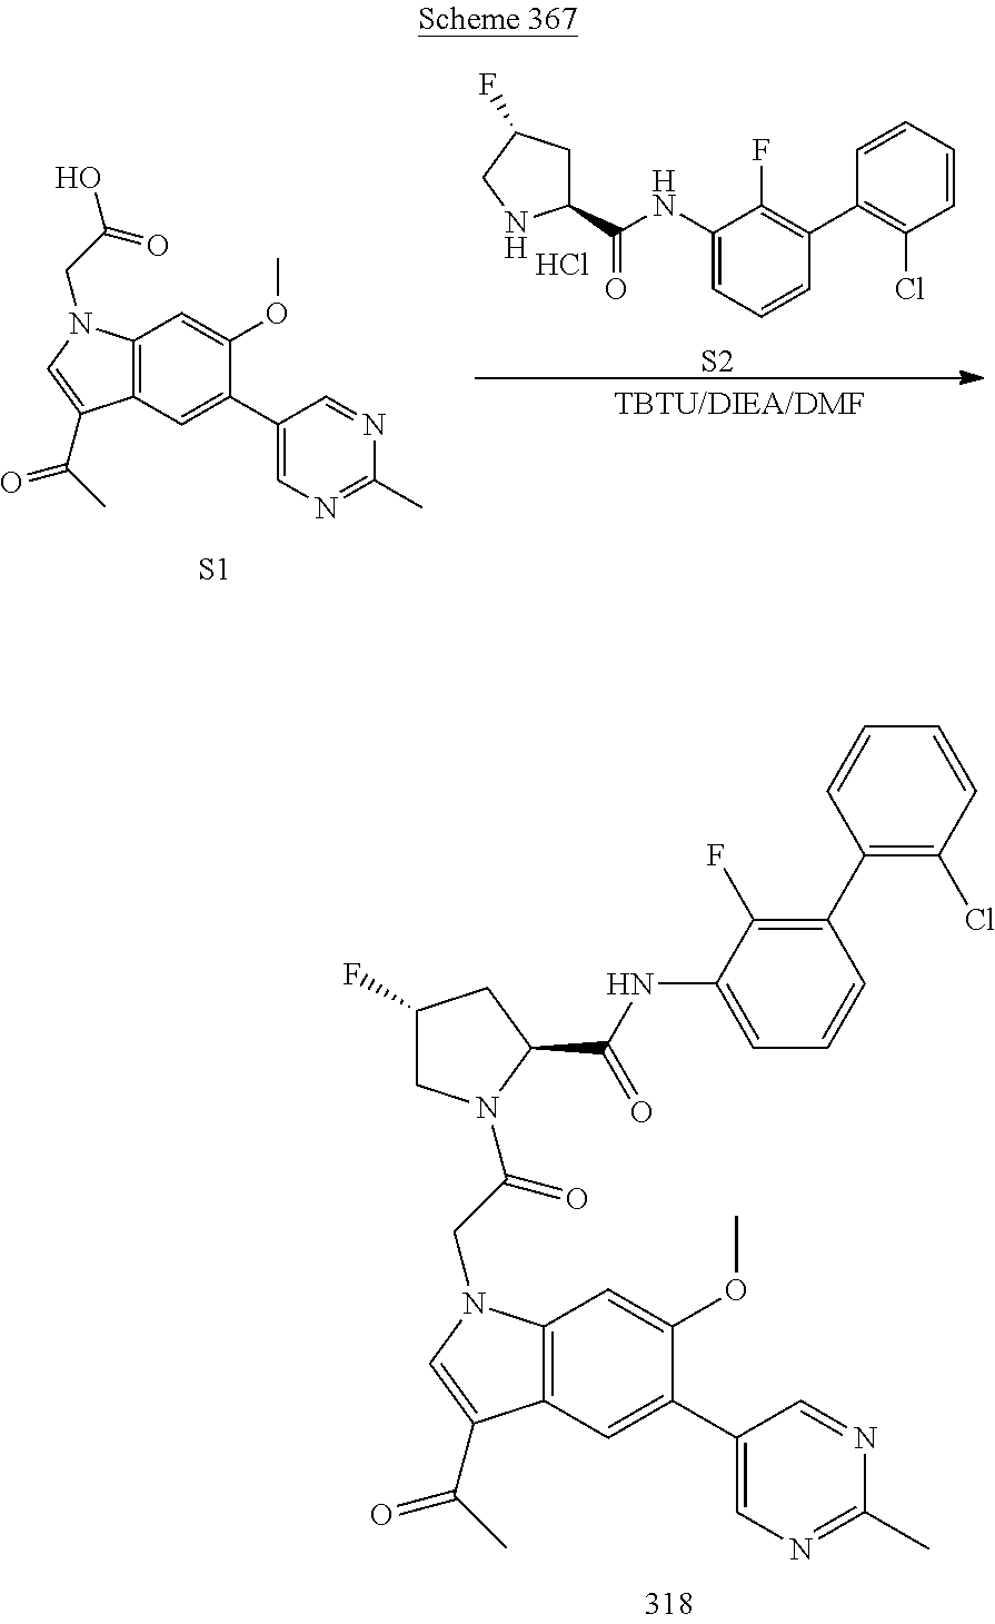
C1(F)CN(C(CN2C3=C(C=C(C4=CN=C(C)N=C4)C(OC)=C3)C(C(C)=O)=C2)=O)C(C(=O)NC2=CC=CC(C3=C(Cl)C=CC=C3)=C2F)C1.C1=CC(C2=C(F)C(NC(C3CC(F)CN3)=O)=CC=C2)=C(Cl)C=C1.[S2].C12=C(C=C(C3=CN=C(C)N=C3)C(OC)=C1)C(C(=O)C)=CN2CC(=O)O.[S1].Cl
